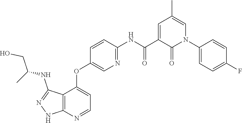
N1=C(NC(CO)C)C2=C(N=CC=C2OC2=CN=C(NC(C3=CC(C)=CN(C4=CC=C(F)C=C4)C3=O)=O)C=C2)N1
